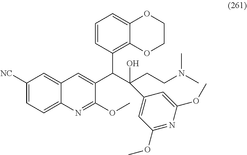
C1([NC])=CC=C2C(=C1)C=C(C(C(CCN(C)C)(O)C1=CC(OC)=NC(OC)=C1)C1=C3C(=CC=C1)OCCO3)C(OC)=N2
